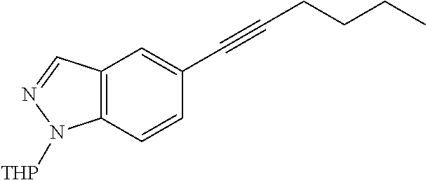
C12=C(C=CC(C#CCCCC)=C1)N([THP])N=C2
